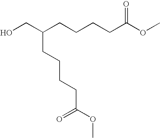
C(C(CCCCC(OC)=O)CCCCC(OC)=O)O
